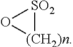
[SO2]1O[(CH2)n]1
